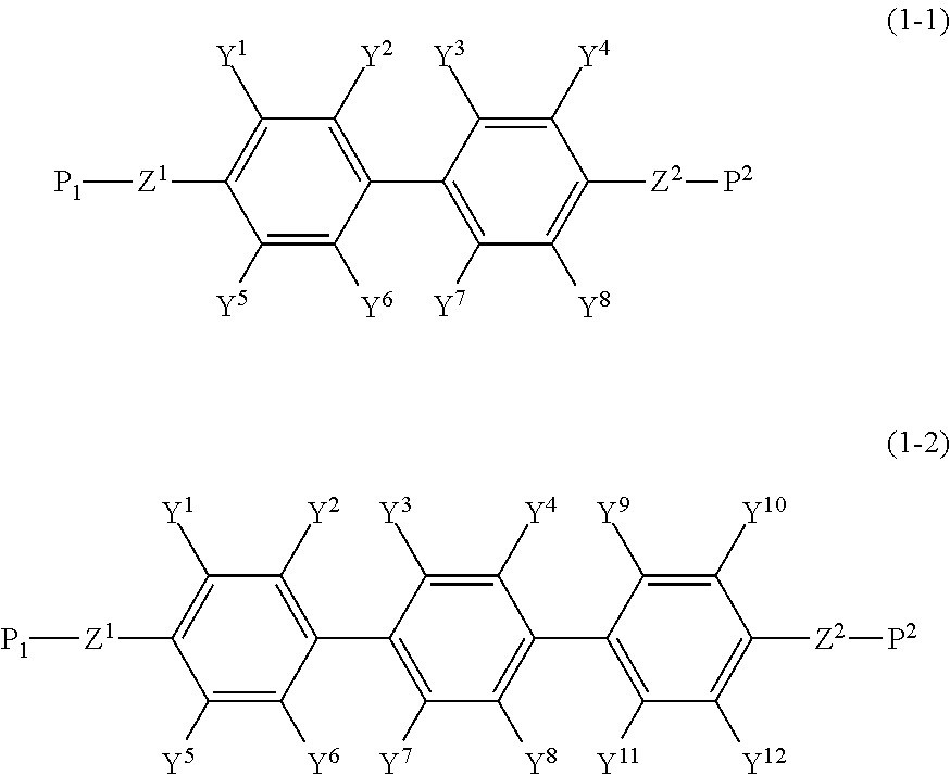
C1([Y5])=C([Y6])C(C2=C([Y7])C([Y8])=C([Z2][P2])C([Y4])=C2[Y3])=C([Y2])C([Y1])=C1[Z1][P1].C1([Y5])=C([Y6])C(C2=C([Y7])C([Y8])=C(C3=C([Y11])C([Y12])=C([Z2][P2])C([Y10])=C3[Y9])C([Y4])=C2[Y3])=C([Y2])C([Y1])=C1[Z1][P1]
